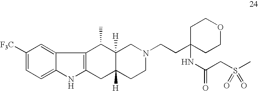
C1([F3C])=CC=C2C(=C1)C1=C(N2)CC2([H])C([H])(C1C)CN(CCC1(NC(CS(C)(=O)=O)=O)CCOCC1)CC2
